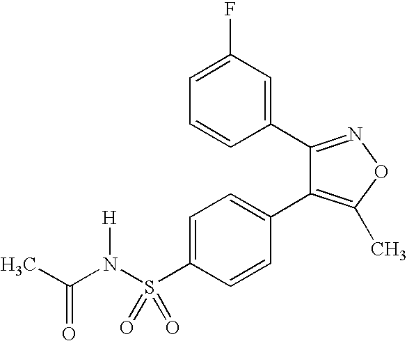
C1=C(S(N(C(C)=O)[H])(=O)=O)C=CC(C2=C(C)ON=C2C2=CC(F)=CC=C2)=C1
